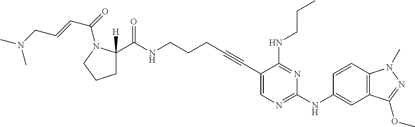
C1(C#CCCCNC(C2([H])CCCN2C(C=CCN(C)C)=O)=O)=CN=C(NC2=CC3=C(C=C2)N(C)N=C3OC)N=C1NCCC
